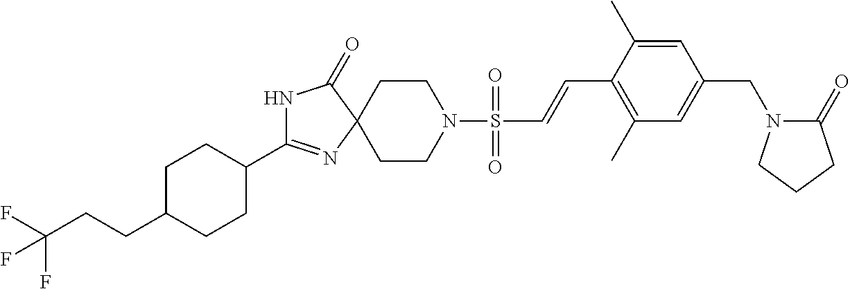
N1C(=O)C2(N=C1C1CCC(CCC(F)(F)F)CC1)CCN(S(=O)(=O)C=CC1=C(C)C=C(CN3C(=O)CCC3)C=C1C)CC2
